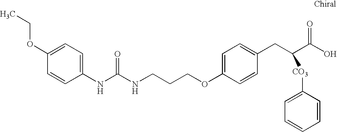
C1=CC(OCC)=CC=C1NC(NCCCOC1=CC=C(CC(C(O)=O)[CO3]C2=CC=CC=C2)C=C1)=O
